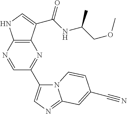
C12=C(C(C(NC(COC)C)=O)=CN1)N=C(C1=CN=C3N1C=CC(C#N)=C3)C=N2
